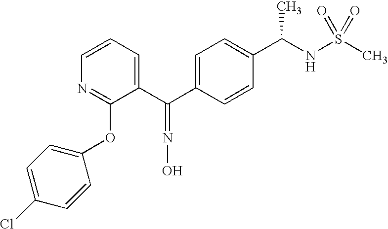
C1=C(C(C2=CC=CN=C2OC2=CC=C(Cl)C=C2)=NO)C=CC(C(NS(C)(=O)=O)C)=C1
